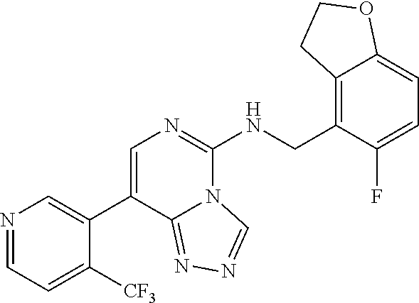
N1=CC=C([CF3])C(C2=CN=C(NCC3=C4C(=CC=C3F)OCC4)N3C2=NN=C3)=C1
